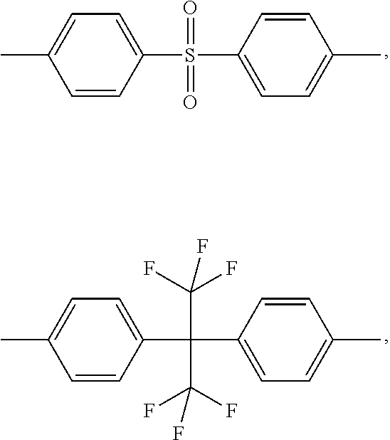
CC1=CC=C(S(=O)(=O)C2=CC=C(C)C=C2)C=C1.CC1=CC=C(C(C(F)(F)F)(C(F)(F)F)C2=CC=C(C)C=C2)C=C1
